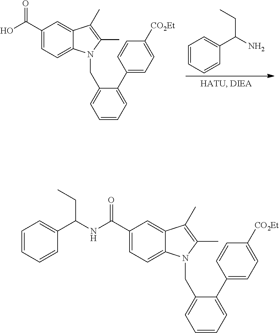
C1(C(O)=O)=CC=C2C(=C1)C(C)=C(C)N2CC1=CC=CC=C1C1=CC=C([CO2Et])C=C1.C1=CC=CC(C(N)CC)=C1.C1(C(NC(C2=CC=CC=C2)CC)=O)=CC=C2C(=C1)C(C)=C(C)N2CC1=CC=CC=C1C1=CC=C([CO2Et])C=C1
